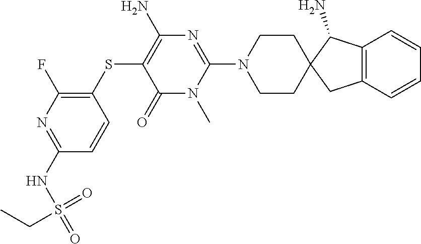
C1=CC(NS(=O)(=O)CC)=NC(F)=C1SC1=C(N)N=C(N2CCC3(C(N)C4=C(C3)C=CC=C4)CC2)N(C)C1=O
